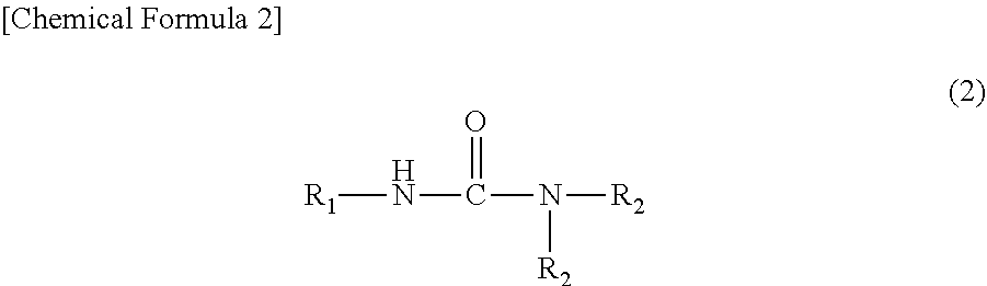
[R1]NC(=O)N([R2])[R2]
